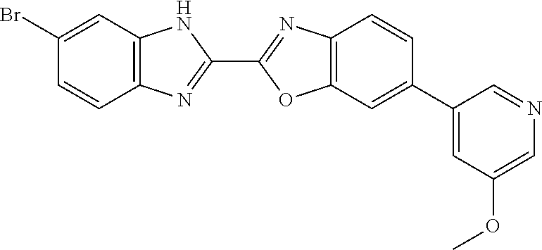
C12=C(C=C(Br)C=C1)NC(C1=NC3=C(O1)C=C(C1=CC(OC)=CN=C1)C=C3)=N2
